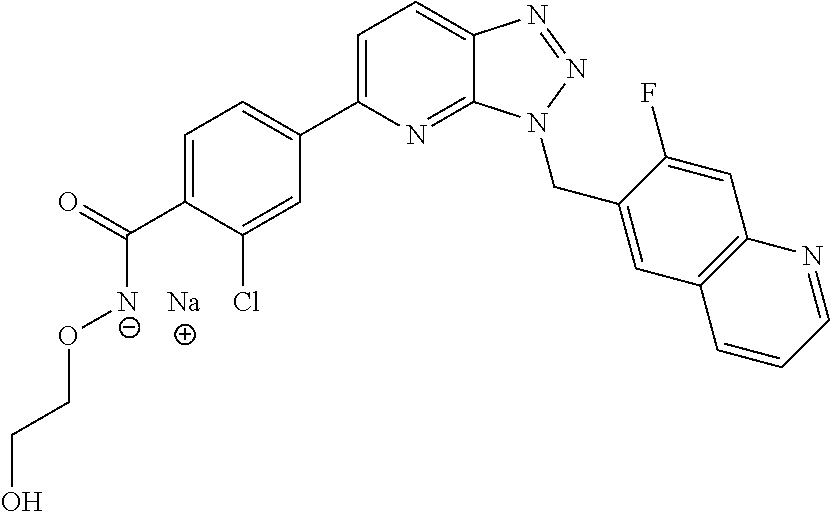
C1=C(C2=CC=C(C(=O)[N-]OCCO)C(Cl)=C2)N=C2C(=C1)N=NN2CC1=CC2=C(C=C1F)N=CC=C2.[Na]
